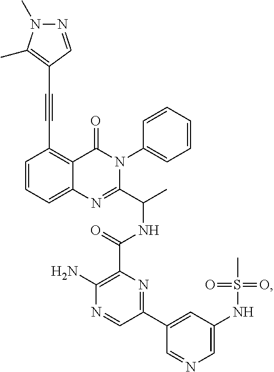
C1(C#CC2=C(C)N(C)N=C2)=C2C(=CC=C1)N=C(C(C)NC(C1=C(N)N=CC(C3=CC(NS(C)(=O)=O)=CN=C3)=N1)=O)N(C1=CC=CC=C1)C2=O
